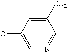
OC1=CN=CC([CO2]C)=C1
